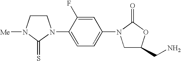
C1CN([Me])C(=S)N1C1=CC=C(N2CC(CN)OC2=O)C=C1F
